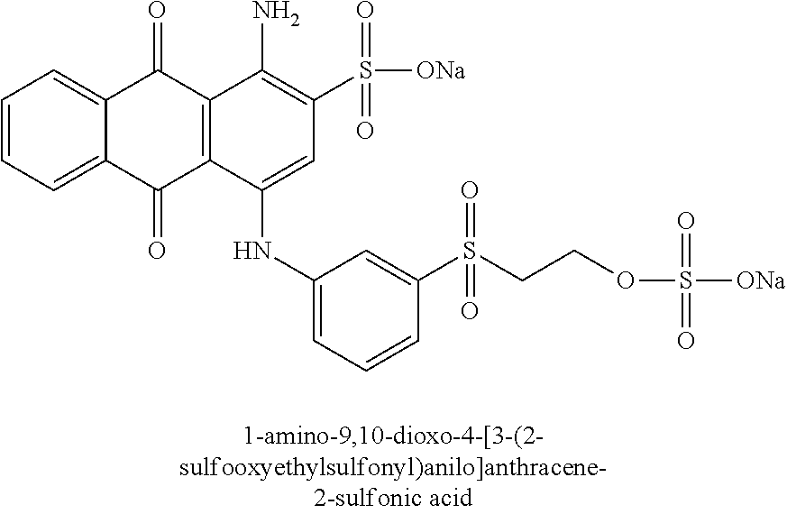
C1=CC=C2C(=C1)C(=O)C1=C(C2=O)C(NC2=CC=CC(S(=O)(CCOS(=O)(=O)[ONa])=O)=C2)=CC(S(=O)(=O)[ONa])=C1N
